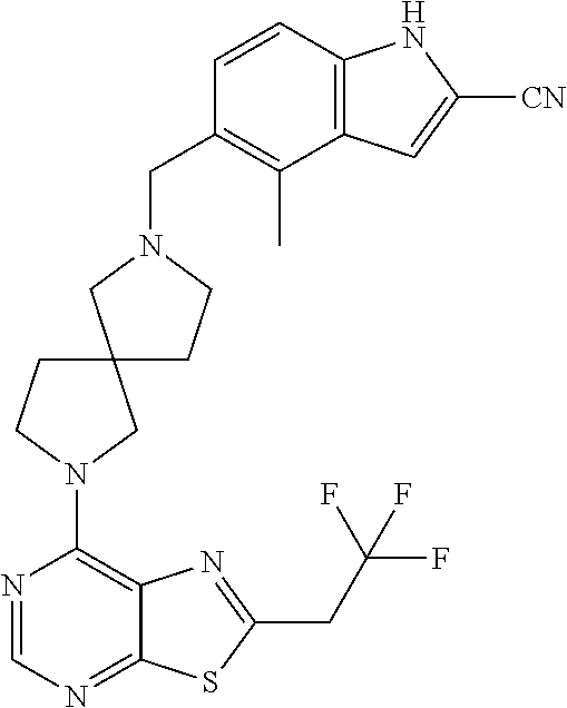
N1=CN=C2C(=C1N1CC3(CC1)CCN(CC1=C(C)C4=C(C=C1)NC([CN])=C4)C3)N=C(CC(F)(F)F)S2
